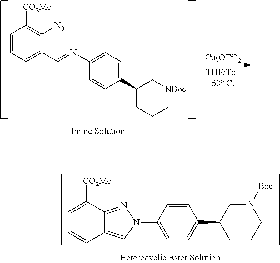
C1=C([CO2Me])C2=NN(C3=CC=C(C4CCCN([Boc])C4)C=C3)C=C2C=C1.C1=CC=C(C=NC2=CC=C(C3CCC[NBoc]C3)C=C2)C([N3])=C1[CO2Me].[Cu(OTf)2]
